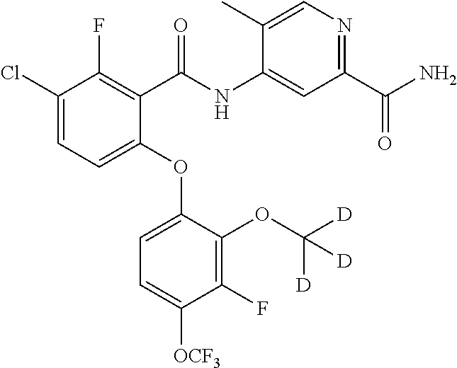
C1(Cl)=CC=C(OC2=CC=C([OCF3])C(F)=C2OC([D])([D])[D])C(C(NC2=CC(C(N)=O)=NC=C2C)=O)=C1F
